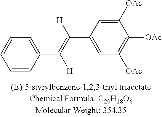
C1=CC(C(=C([H])C2=CC([OAc])=C([OAc])C([OAc])=C2)[H])=CC=C1
